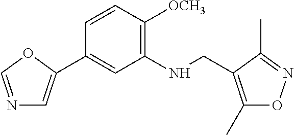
C1=CC([OCH3])=C(NCC2=C(C)ON=C2C)C=C1C1=CN=CO1
